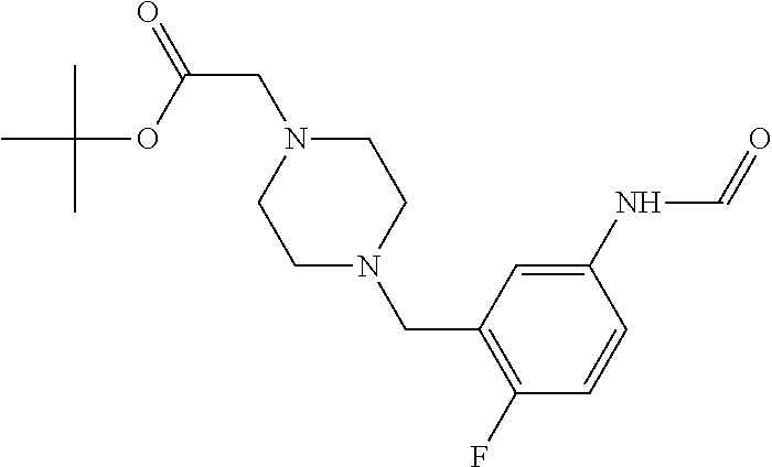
C1N(CC2=C(F)C=CC(NC=O)=C2)CCN(CC(=O)OC(C)(C)C)C1
